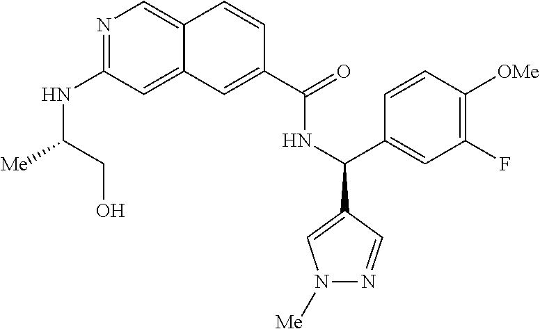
N1=C(NC([Me])CO)C=C2C(=C1)C=CC(C(=O)NC(C1=CC(F)=C([OMe])C=C1)C1=CN([Me])N=C1)=C2
